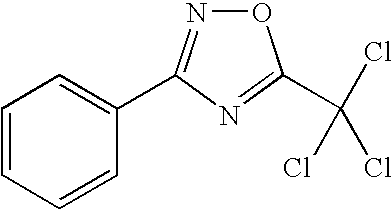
C1=CC=CC(C2=NOC(C(Cl)(Cl)Cl)=N2)=C1
